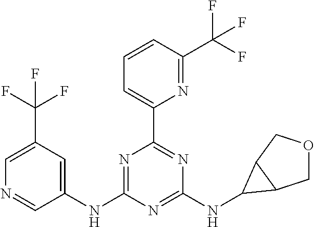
C1(NC2=NC(C3=CC=CC(C(F)(F)F)=N3)=NC(NC3C4COCC43)=N2)=CC(C(F)(F)F)=CN=C1
